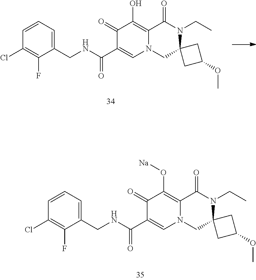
C1(Cl)=C(F)C(CNC(C2=CN3C(=C(O)C2=O)C(=O)N(CC)C2(C3)CC(OC)C2)=O)=CC=C1.C1(Cl)=C(F)C(CNC(C2=CN3C(=C(O[Na])C2=O)C(=O)N(CC)C2(C3)CC(OC)C2)=O)=CC=C1
